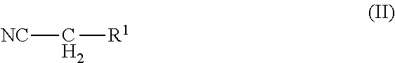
C([NC])[R1]
